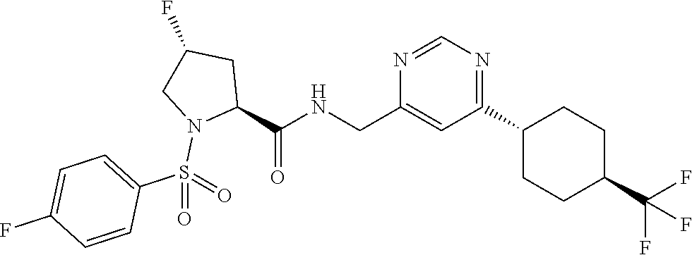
N1=C(C2CCC(C(F)(F)F)CC2)C=C(CNC(=O)C2N(S(C3=CC=C(F)C=C3)(=O)=O)CC(F)C2)N=C1
